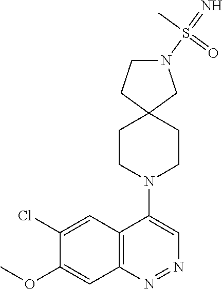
C12=C(N=NC=C1N1CCC3(CC1)CN(S(=N)(C)=O)CC3)C=C(OC)C(Cl)=C2
